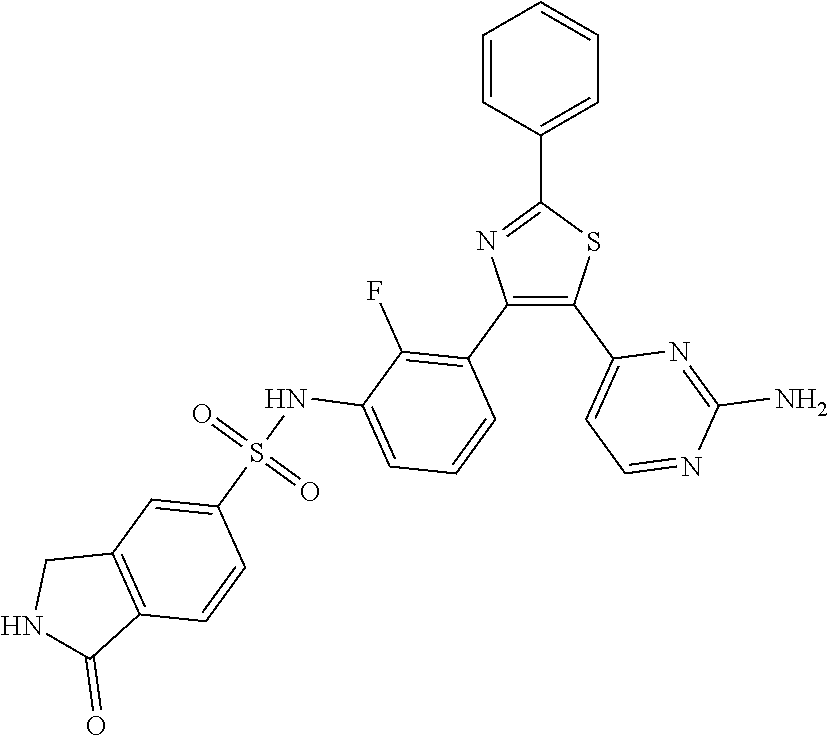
C1=C(C2=NC(C3=C(F)C(NS(C4=CC5=C(C=C4)C(=O)NC5)(=O)=O)=CC=C3)=C(C3=CC=NC(N)=N3)S2)C=CC=C1
